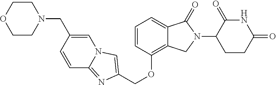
C1(OCC2=CN3C=C(CN4CCOCC4)C=CC3=N2)=C2C(=CC=C1)C(=O)N(C1CCC(=O)NC1=O)C2
